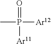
CP([Ar12])(=O)[Ar11]
